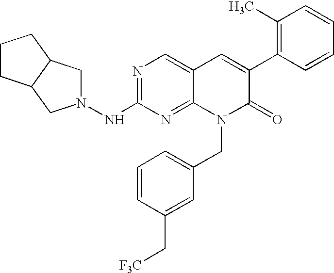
N1=C(NN2CC3C(C2)CCC3)N=C2C(=C1)C=C(C1=C(C)C=CC=C1)C(=O)N2CC1=CC=CC(C[CF3])=C1
